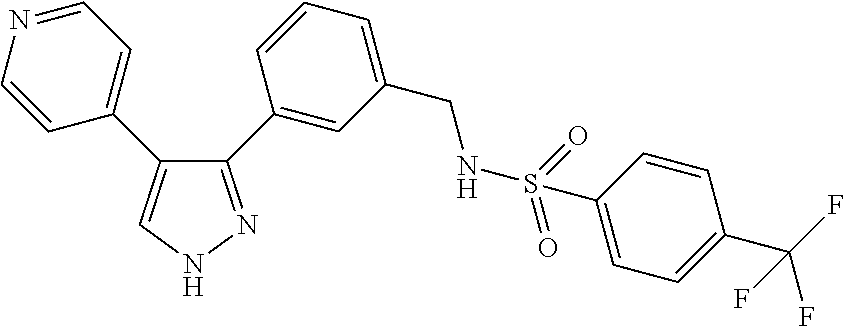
C1(C2=CC(CNS(=O)(=O)C3=CC=C(C(F)(F)F)C=C3)=CC=C2)=NNC=C1C1=CC=NC=C1
